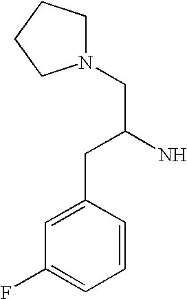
N1(CC(N)CC2=CC(F)=CC=C2)CCCC1
